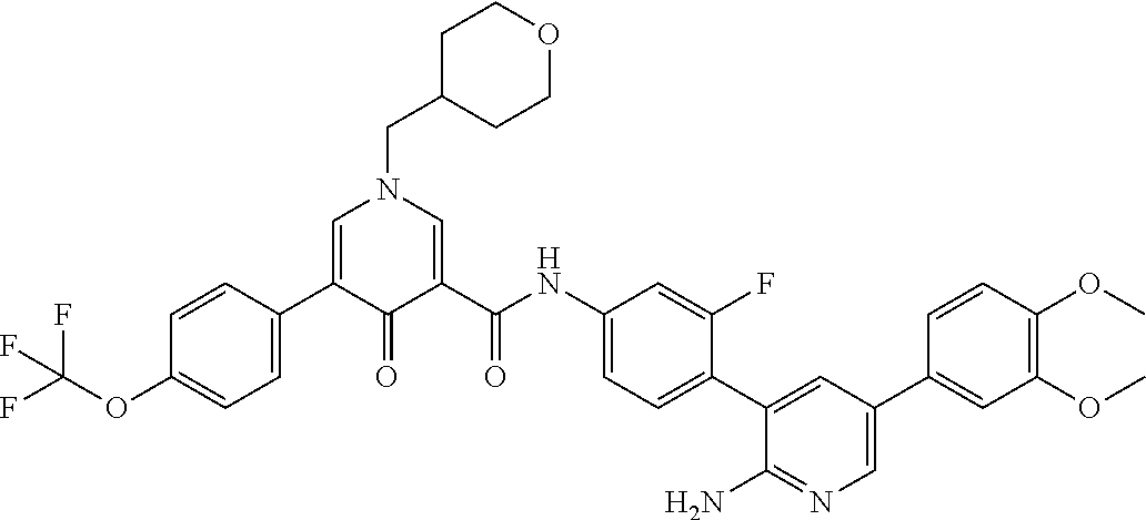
C1=CC(C2=CN(CC3CCOCC3)C=C(C(=O)NC3=CC=C(C4=CC(C5=CC(OC)=C(OC)C=C5)=CN=C4N)C(F)=C3)C2=O)=CC=C1OC(F)(F)F
